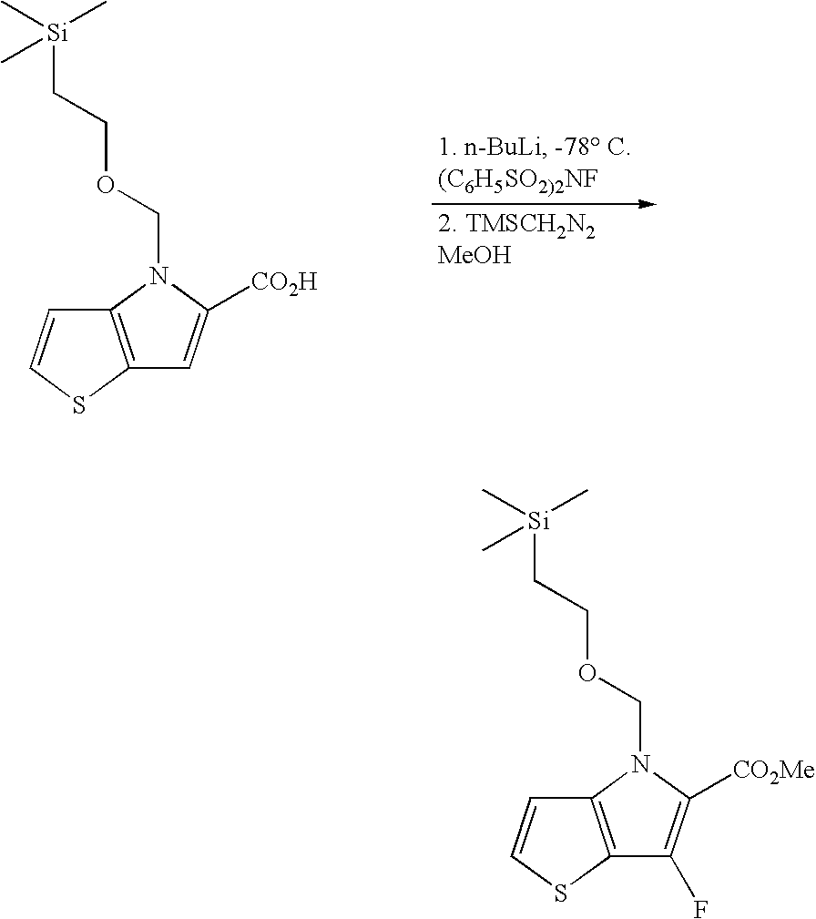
C12=C(N(COCC[Si](C)(C)C)C([CO2H])=C1)C=CS2.C12=C(N(COCC[Si](C)(C)C)C([CO2Me])=C1F)C=CS2
